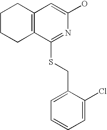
C1CCC2=C(C1)C=C(O)N=C2SCC1=CC=CC=C1Cl
